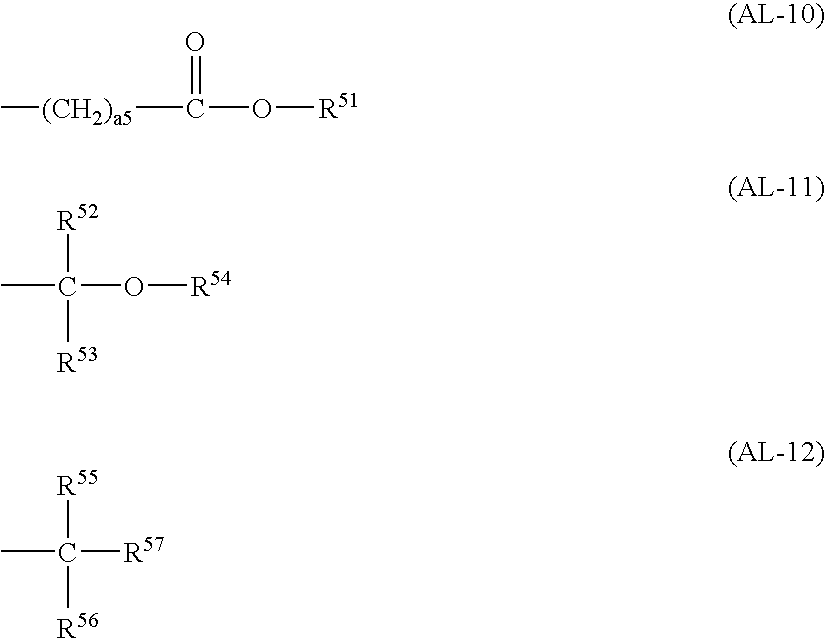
C[(CH2)a5]C(O[R51])=O.CC(O[R54])([R52])[R53].CC([R57])([R55])[R56]
